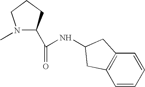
N1(C)C(C(=O)NC2CC3=C(C=CC=C3)C2)CCC1
